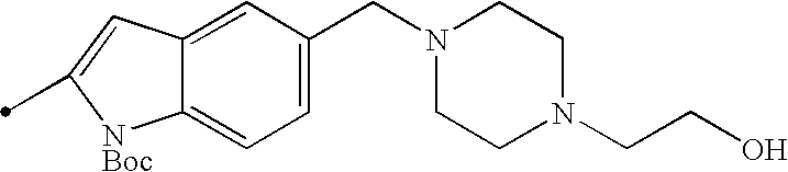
C12=CC(CN3CCN(CCO)CC3)=CC=C1[NBoc]C(C)=C2
